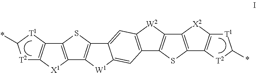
[T2]1C2=C([T1]C1*)C1=C([X1]2)C2=C(S1)C1=CC3=C(C=C1[W1]2)C1=C([W2]3)C2=C(S1)C1=C([X2]2)[T1]C(*)[T2]1
